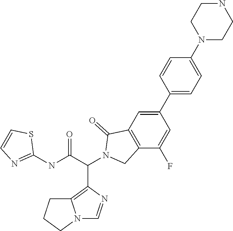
N1(C2=CC=C(C3=CC4=C(C(F)=C3)CN(C(C(NC3=NC=CS3)=O)C3=C5N(C=N3)CCC5)C4=O)C=C2)CCNCC1
